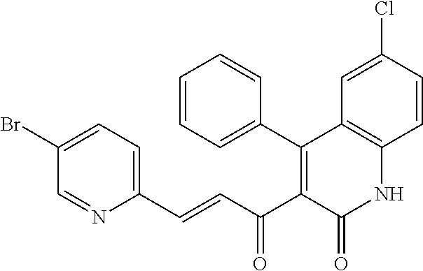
C1(Br)=CC=C(C=CC(C2=C(C3=CC=CC=C3)C3=C(NC2=O)C=CC(Cl)=C3)=O)N=C1
